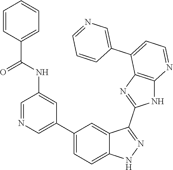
C1=NC=C(C2=CC=C3C(=C2)C(C2=NC4=C(N2)N=CC=C4C2=CN=CC=C2)=NN3)C=C1NC(C1=CC=CC=C1)=O
